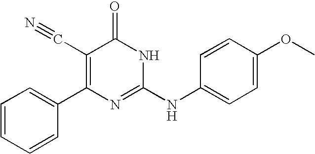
C1=CC(C2=C(C#N)C(=O)NC(NC3=CC=C(OC)C=C3)=N2)=CC=C1
